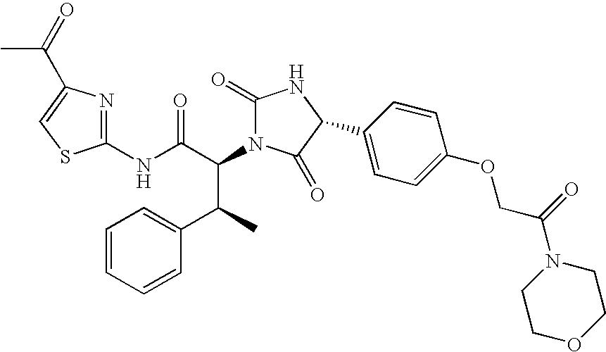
C1(NC(C(N2C(=O)NC(C3=CC=C(OCC(N4CCOCC4)=O)C=C3)C2=O)C(C2=CC=CC=C2)C)=O)=NC(C(=O)C)=CS1
